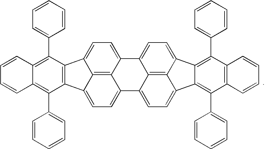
C1(C2=CC=CC=C2)=C2C(=C(C3=CC=CC=C3)C3=C1C1=CC=C4C5=C1C3=CC=C5C1=CC=C3C5=C1C4=CC=C5C1=C(C4=CC=CC=C4)C4=C(C(C5=CC=CC=C5)=C13)C=CC=C4)C=CC=C2
